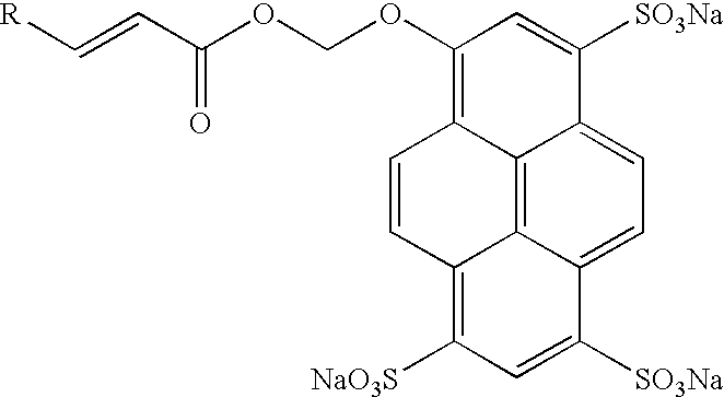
C1(OCOC(C=C[R])=O)=C2C3=C4C(=CC=C3C([SO3Na])=C1)C([SO3Na])=CC([NaO3S])=C4C=C2
